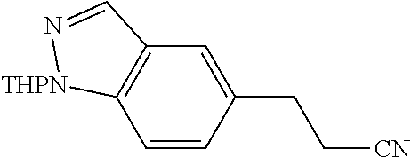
C1=CC(CC[CN])=CC2=C1[THPN]N=C2
